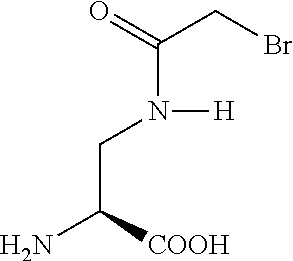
C(N(C(=O)CBr)[H])C([COOH])N
